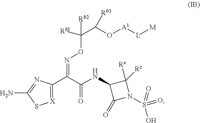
[X]1=C(C(C(NC2C(=O)N(S(O)(=O)=O)C2([Rz])[Rx])=O)=NOC(C(O[A1][L][M])[Rb3])([Rb1])[Rb2])N=C(N)S1
